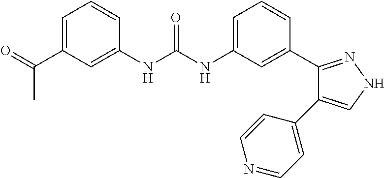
C1=C(C(=O)C)C=C(NC(NC2=CC=CC(C3=NNC=C3C3=CC=NC=C3)=C2)=O)C=C1
